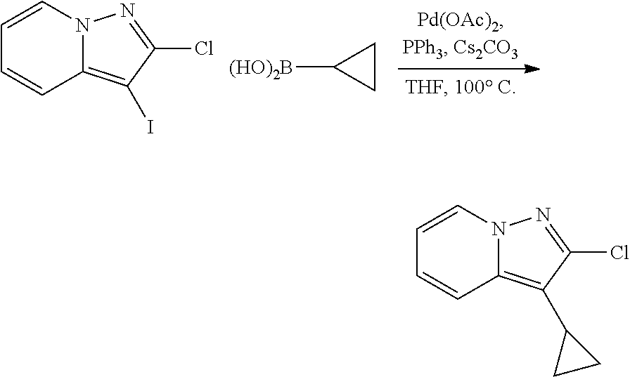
C1=CN2C(=C(I)C(Cl)=N2)C=C1.[(HO)2B]C1CC1.C1=CN2C(=C(C3CC3)C(Cl)=N2)C=C1
